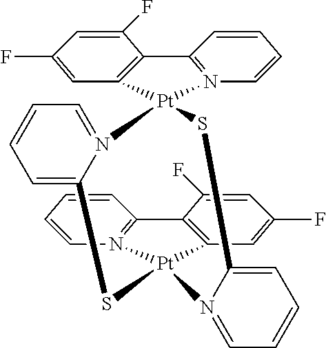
C1=CC=CN2=C1C1=C(C=C(F)C=C1F)[Pt]21SC2=CC=CC=N2[Pt]2(N3=C(C=CC=C3)C3=C2C=C(F)C=C3F)SC2=CC=CC=N12
